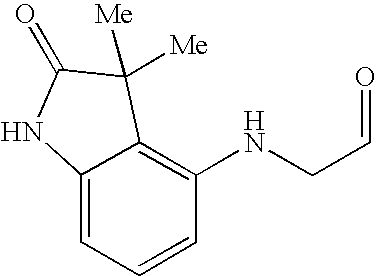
C12=CC=CC(NCC=O)=C1C([Me])([Me])C(=O)N2
